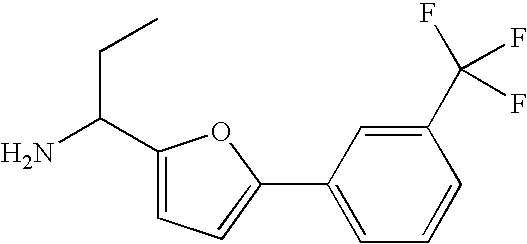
NC(C1=CC=C(C2=CC=CC(C(F)(F)F)=C2)O1)CC
